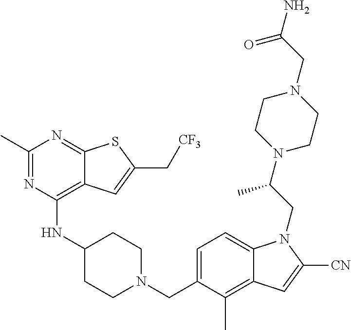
C1=C(CN2CCC(NC3=C4C(=NC(C)=N3)SC(C[CF3])=C4)CC2)C(C)=C2C(=C1)N(CC(N1CCN(CC(N)=O)CC1)C)C([CN])=C2
